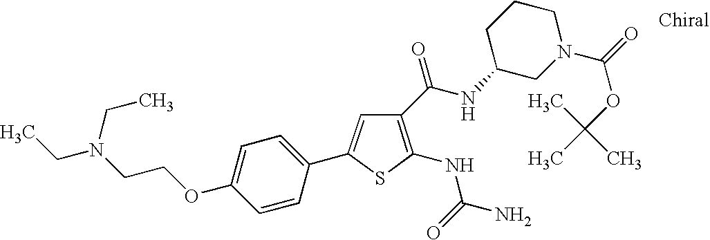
C1(NC(N)=O)=C(C(=O)NC2CN(C(=O)OC(C)(C)C)CCC2)C=C(C2=CC=C(OCCN(CC)CC)C=C2)S1
